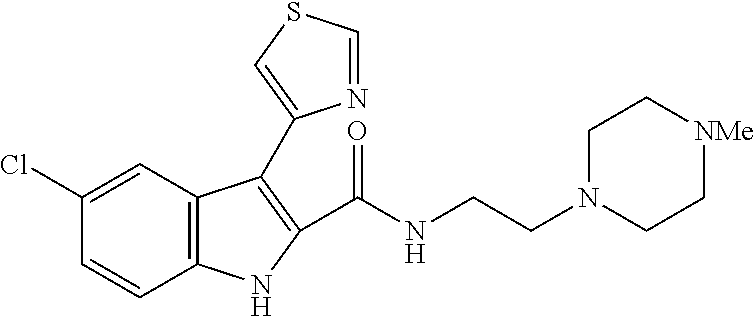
C12=C(C=C(Cl)C=C1)C(C1=CSC=N1)=C(C(NCCN1CC[NMe]CC1)=O)N2
